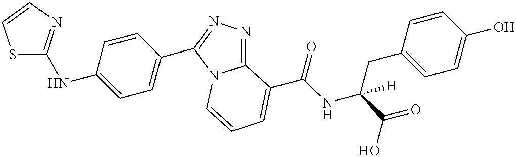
N1=C(NC2=CC=C(C3=NN=C4N3C=CC=C4C(=O)NC(CC3=CC=C(O)C=C3)(C(=O)O)[H])C=C2)SC=C1
